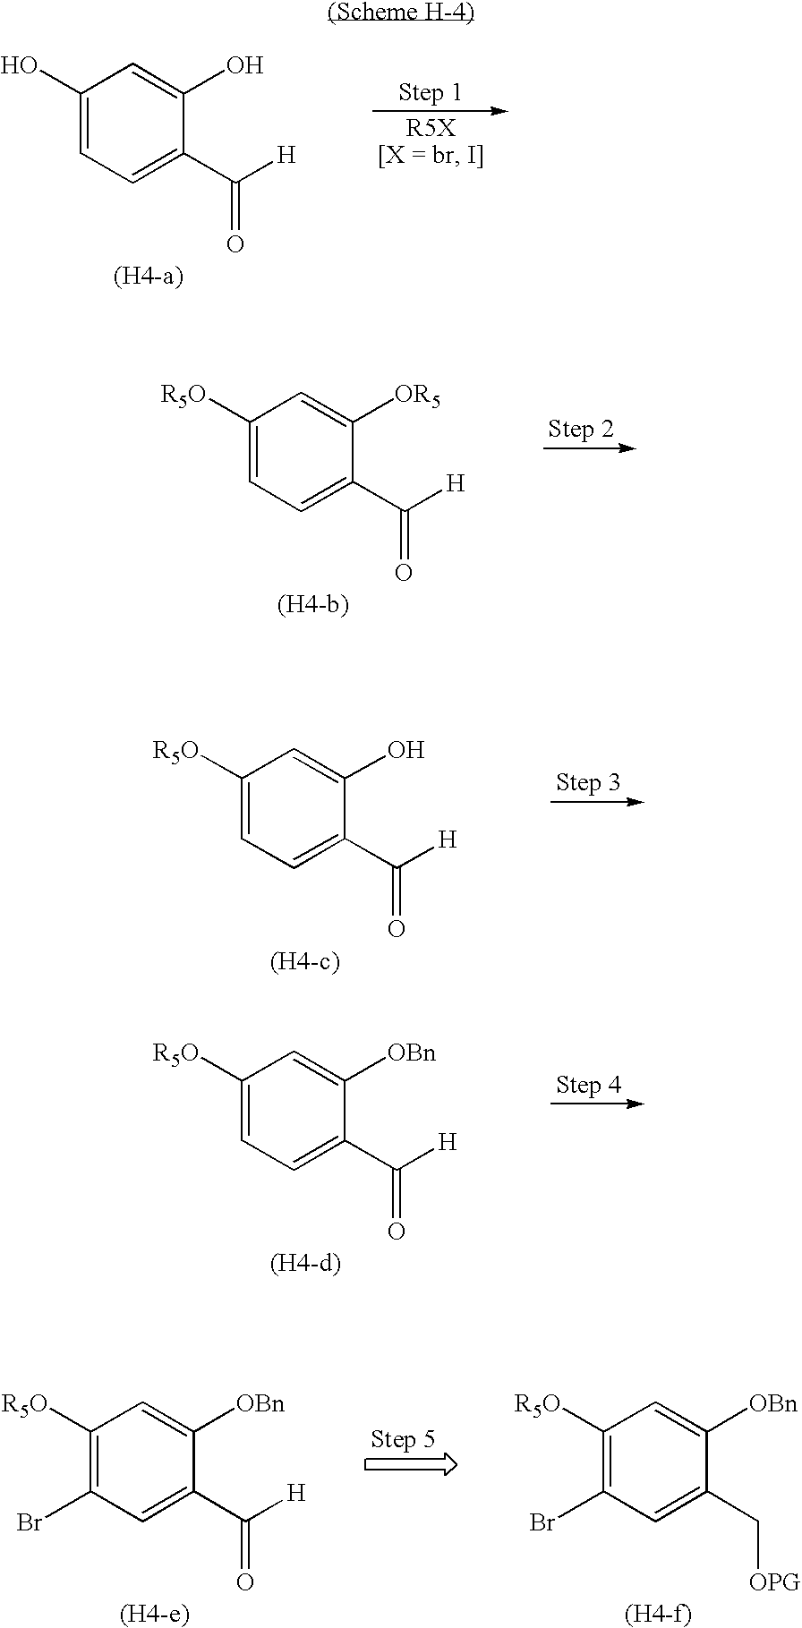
C1(O)=CC=C(C([H])=O)C(O)=C1.C1([R5O])=CC=C(C([H])=O)C([OR5])=C1.C1([R5O])=CC=C(C([H])=O)C(O)=C1.C1([R5O])=CC=C(C([H])=O)C([OBn])=C1.C1([R5O])=C(Br)C=C(C([H])=O)C([OBn])=C1.C1([R5O])=C(Br)C=C(C[OPG])C([OBn])=C1
